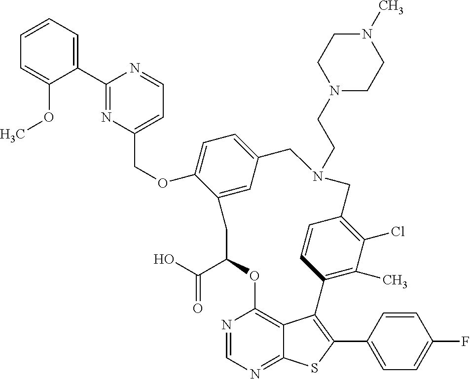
C1(C2=NC(COC3=CC=C4C=C3CC(C(O)=O)OC3=C5C(=NC=N3)SC(C3=CC=C(F)C=C3)=C5C3=C(C)C(Cl)=C(C=C3)CN(CCN3CCN(C)CC3)C4)=CC=N2)=CC=CC=C1OC
